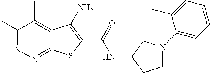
C1(C)=NN=C2C(=C1C)C(N)=C(C(=O)NC1CCN(C3=CC=CC=C3C)C1)S2
